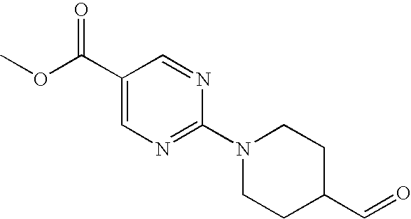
C1(C(OC)=O)=CN=C(N2CCC(C=O)CC2)N=C1
